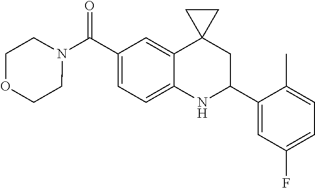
C1(C(N2CCOCC2)=O)=CC=C2C(=C1)C1(CC(C3=CC(F)=CC=C3C)N2)CC1
